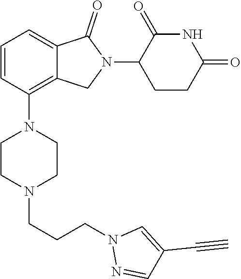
C1=CC(N2CCN(CCCN3N=CC(C#C)=C3)CC2)=C2C(=C1)C(=O)N(C1CCC(=O)NC1=O)C2
